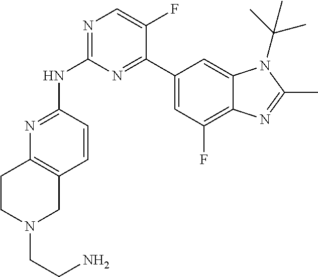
N1=C(NC2=NC=C(F)C(C3=CC(F)=C4C(=C3)N(C(C)(C)C)C(C)=N4)=N2)C=CC2=C1CCN(CCN)C2
